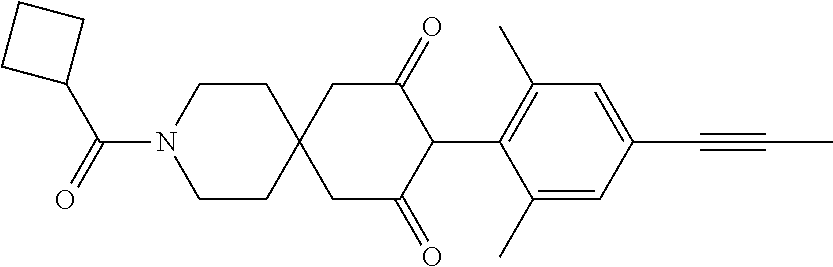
C1CN(C(=O)C2CCC2)CCC12CC(=O)C(C1=C(C)C=C(C#CC)C=C1C)C(=O)C2
